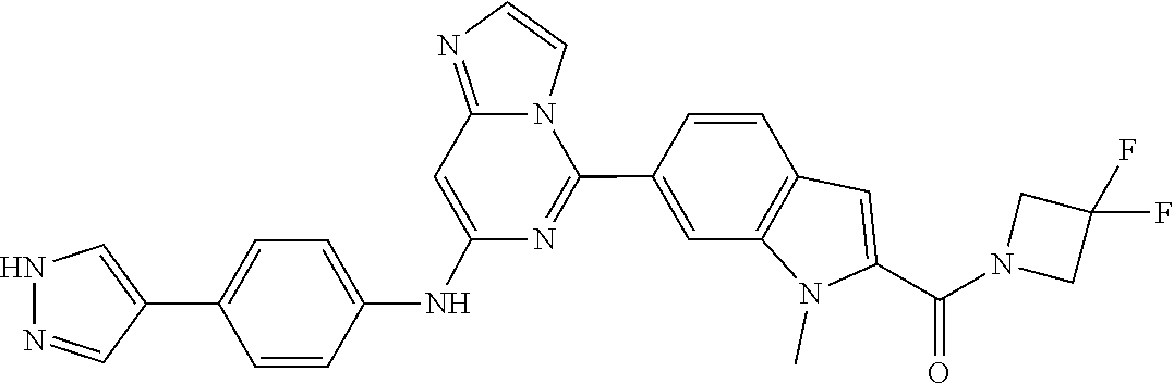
N1(C(C2=CC3=C(N2C)C=C(C2=NC(NC4=CC=C(C5=CNN=C5)C=C4)=CC4=NC=CN24)C=C3)=O)CC(F)(F)C1
